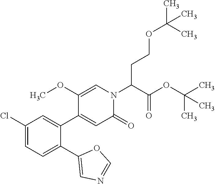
C1=C(OC)C(C2=CC(Cl)=CC=C2C2=CN=CO2)=CC(=O)N1C(C(OC(C)(C)C)=O)CCOC(C)(C)C
